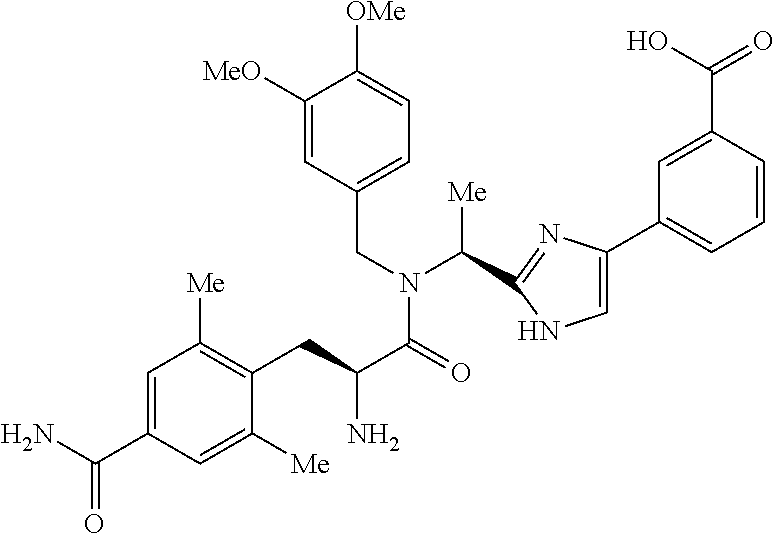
[MeO]C1=CC(CN(C([Me])C2=NC(C3=CC=CC(C(O)=O)=C3)=CN2)C(=O)C(N)CC2=C([Me])C=C(C(N)=O)C=C2[Me])=CC=C1[OMe]
